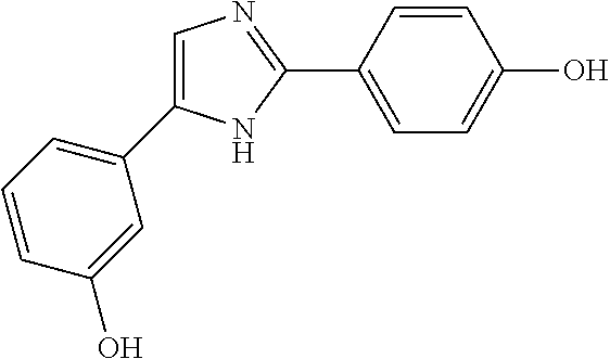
C1=C(C2=CC=CC(O)=C2)NC(C2=CC=C(O)C=C2)=N1
